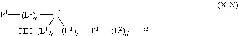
[(L1)c]([F1]([PEG-(L1)c])[(L1)c][P1][(L2)d][P2])[P1]
